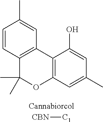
C12=C(C=C(C)C=C1O)OC(C)(C)C1=C2C=C(C)C=C1.[CBN][C1]
